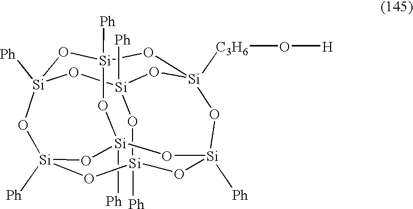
[Si]12([Ph])O[Si]3([Ph])O[Si]4([C3H6]O[H])O[Si]([Ph])(O1)O[Si]1([Ph])O[Si]([Ph])(O[Si]([Ph])(O3)O[Si]([Ph])(O1)O2)O4
